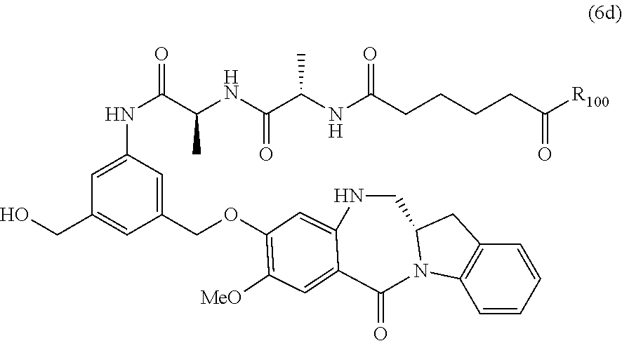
C1(COC2=C([MeO])C=C3C(=C2)NCC2CC4=C(C=CC=C4)N2C3=O)=CC(NC(=O)C(NC(C(NC(CCCCC([R100])=O)=O)C)=O)C)=CC(CO)=C1
